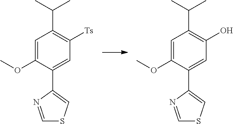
C1=C(OC)C(C2=CSC=N2)=CC(O)=C1C(C)C.C1=C(OC)C(C2=CSC=N2)=CC([Ts])=C1C(C)C
